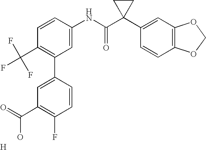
C1=CC(NC(C2(C3=CC4=C(C=C3)OCO4)CC2)=O)=CC(C2=CC(C(=O)O)=C(F)C=C2)=C1C(F)(F)F.[H]
